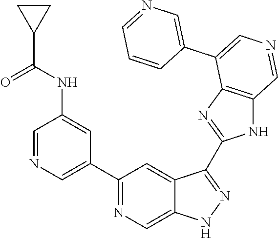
C1(C2=CN=CC(NC(=O)C3CC3)=C2)=NC=C2C(=C1)C(C1=NC3=C(N1)C=NC=C3C1=CN=CC=C1)=NN2
